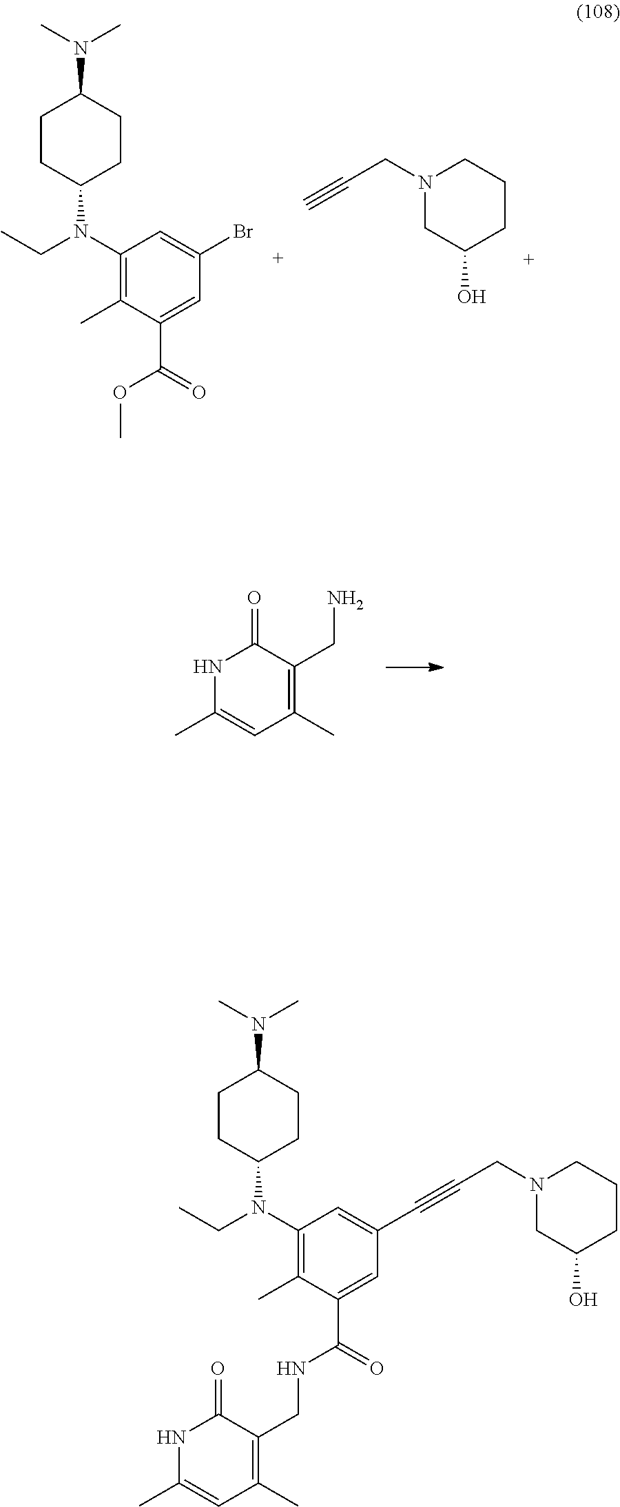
C1CC(N(CC)C2=C(C)C(C(=O)OC)=CC(Br)=C2)CCC1N(C)C.N1(CC#C)CC(O)CCC1.N1C(C)=CC(C)=C(CN)C1=O.C1CC(N(CC)C2=C(C)C(C(=O)NCC3=C(C)C=C(C)NC3=O)=CC(C#CCN3CC(O)CCC3)=C2)CCC1N(C)C
